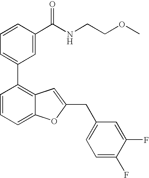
C1=CC(C(NCCOC)=O)=CC(C2=C3C(=CC=C2)OC(CC2=CC=C(F)C(F)=C2)=C3)=C1
